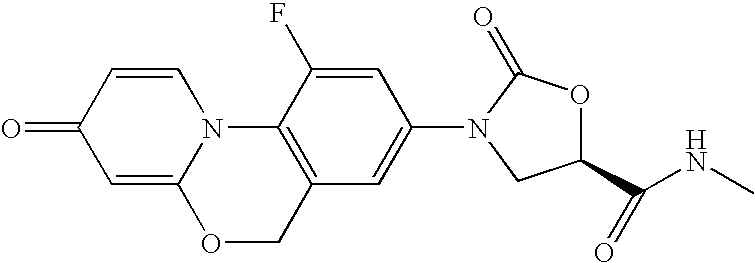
C1=C2N(C=CC1=O)C1=C(CO2)C=C(N2C(=O)OC(C(NC)=O)C2)C=C1F
